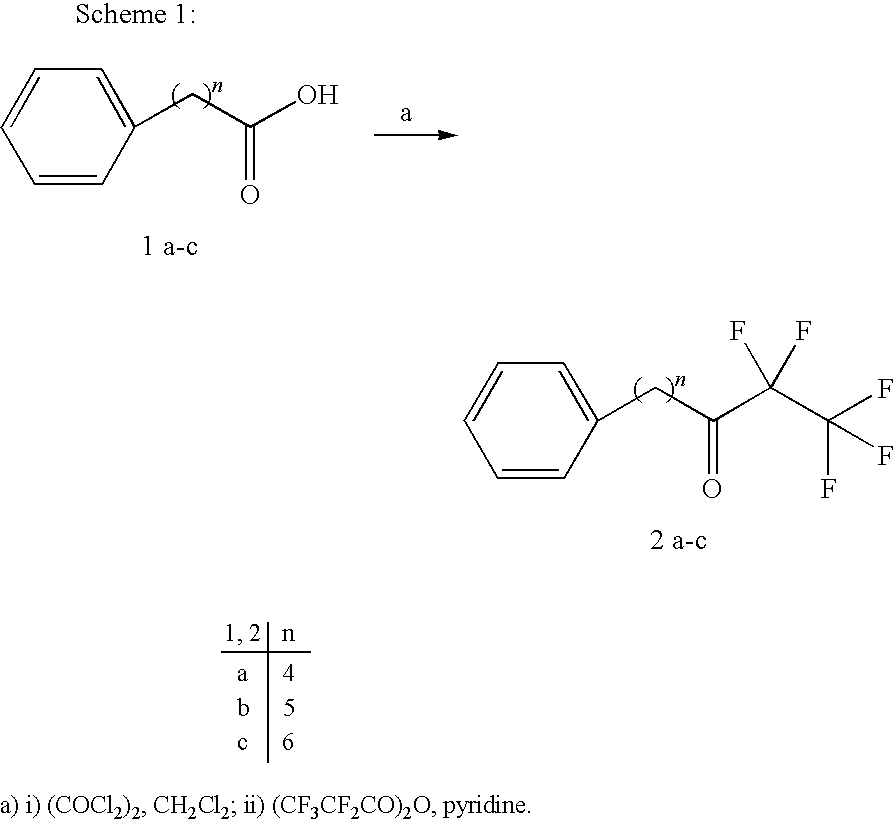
C1=CC(CC(C(C(F)(F)F)(F)F)=O)=CC=C1.C1=CC(CC(O)=O)=CC=C1
